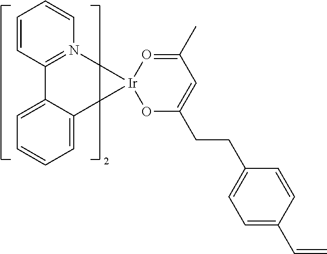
C12=N(C=CC=C1)[Ir]1(CC3=CC=CC=C23)OC(CCC2=CC=C(C=C)C=C2)=CC(C)=O1
